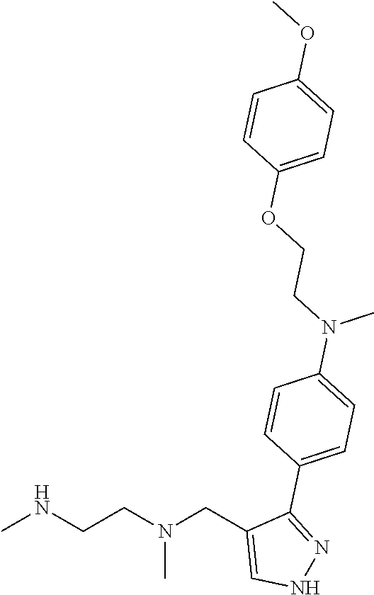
CNCCN(CC1=CNN=C1C1=CC=C(N(CCOC2=CC=C(OC)C=C2)C)C=C1)C
